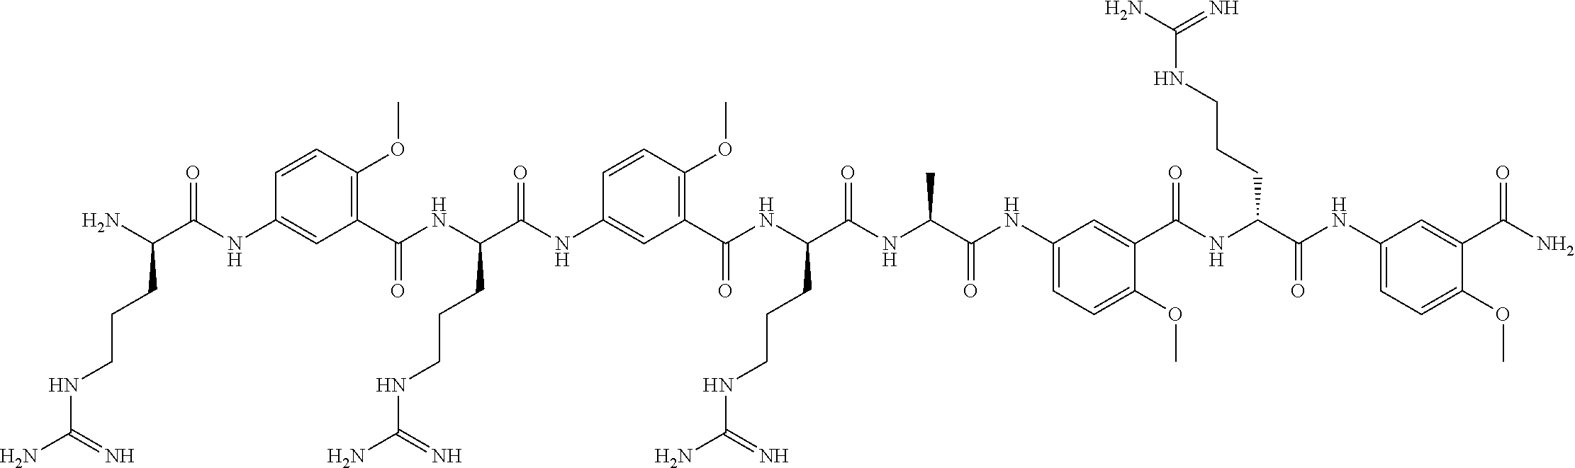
N(C(C1=C(OC)C=CC(NC(C(NC(C2=C(OC)C=CC(NC(=O)C(N)CCCNC(N)=N)=C2)=O)CCCNC(N)=N)=O)=C1)=O)C(C(NC(C(NC1=CC=C(OC)C(C(NC(C(NC2=CC=C(OC)C(C(N)=O)=C2)=O)CCCNC(N)=N)=O)=C1)=O)C)=O)CCCNC(N)=N
